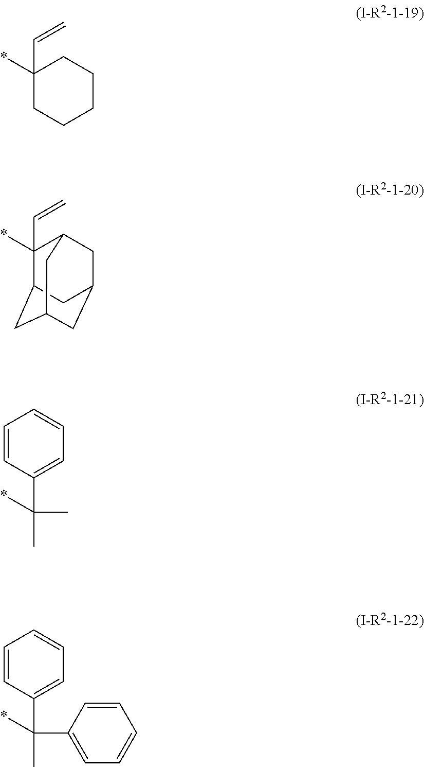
C1(*)(C=C)CCCCC1.*C1(C=C)C2CC3CC(CC1C3)C2.C1=CC(C(C)(C)*)=CC=C1.C1=CC(C(C2=CC=CC=C2)(C)*)=CC=C1
